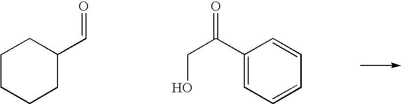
C1CCCC(C=O)C1.C(C(=O)C1=CC=CC=C1)O
